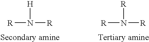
[H]N([R])[R].[R]N([R])[R]
